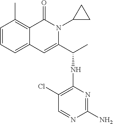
C1=CC=C2C(=C1C)C(=O)N(C1CC1)C(C(NC1=C(Cl)C=NC(N)=N1)C)=C2
